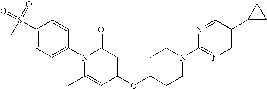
C1=CC(N2C(C)=CC(OC3CCN(C4=NC=C(C5CC5)C=N4)CC3)=CC2=O)=CC=C1S(C)(=O)=O
